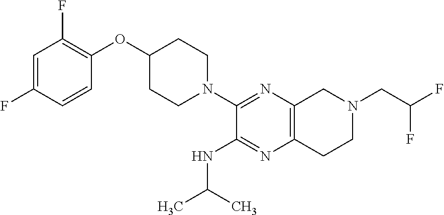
C1=C(F)C=CC(OC2CCN(C3=NC4=C(N=C3NC(C)C)CCN(CC(F)F)C4)CC2)=C1F
